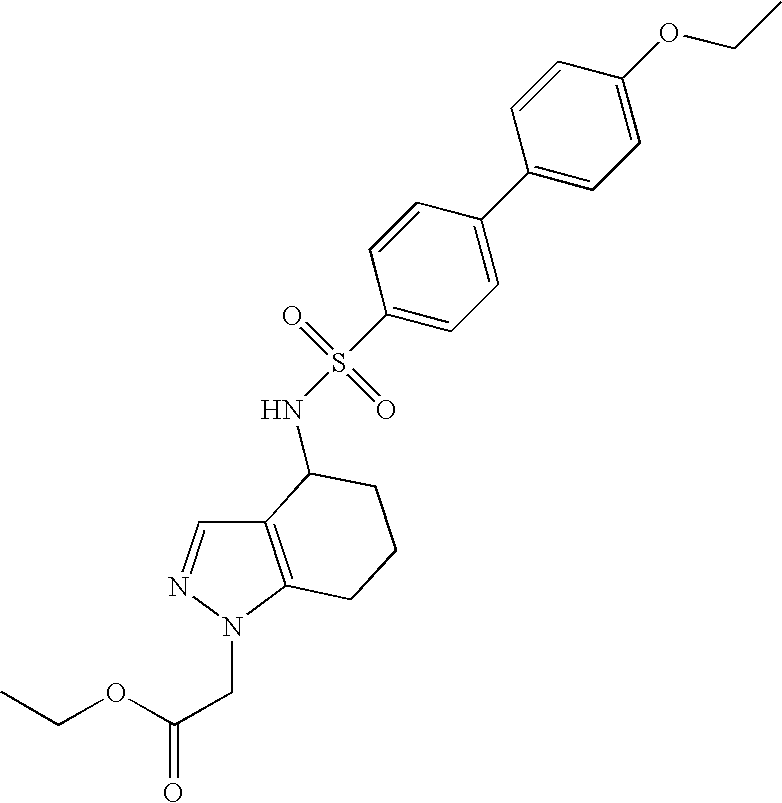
C1(C2=CC=C(S(=O)(=O)NC3C4=C(N(CC(OCC)=O)N=C4)CCC3)C=C2)=CC=C(OCC)C=C1
